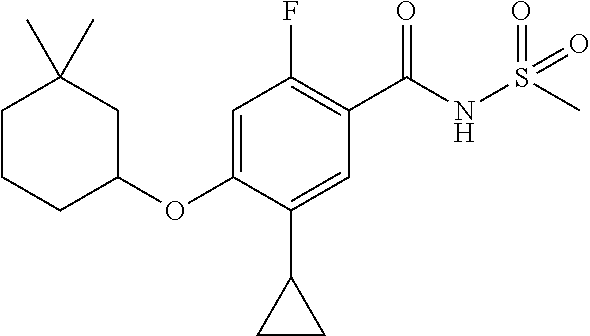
C1=C(OC2CC(C)(C)CCC2)C(C2CC2)=CC(C(NS(=O)(=O)C)=O)=C1F
